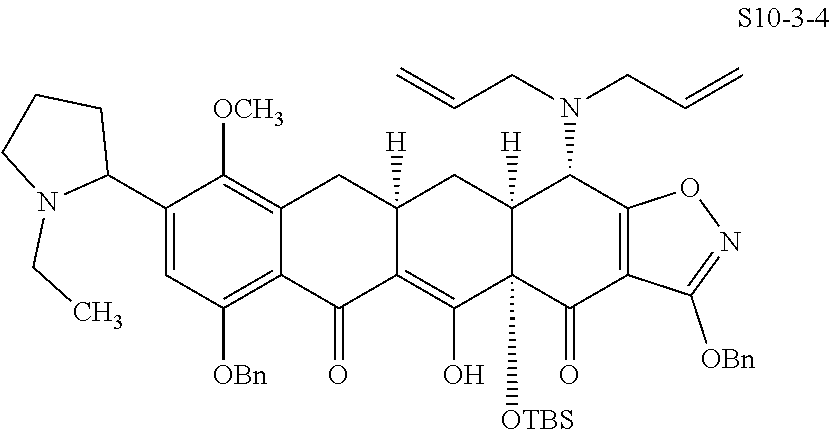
C1(C2CCCN2CC)=CC([OBn])=C2C(=C1[OCH3])CC1([H])C(=C(O)C3([OTBS])C([H])(C1)C(N(CC=C)CC=C)C1=C(C3=O)C([OBn])=NO1)C2=O
